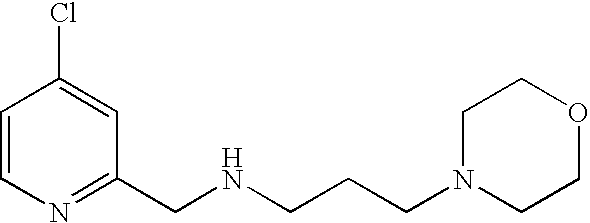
C1=CN=C(CNCCCN2CCOCC2)C=C1Cl
